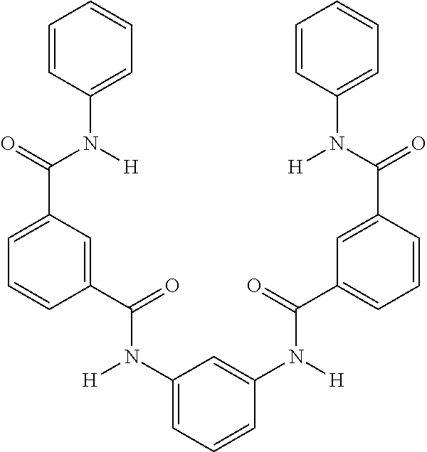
C1=C(C(=O)N([H])C2=CC=CC=C2)C=C(C(=O)N(C2=CC=CC(N([H])C(=O)C3=CC=CC(C(N([H])C4=CC=CC=C4)=O)=C3)=C2)[H])C=C1
